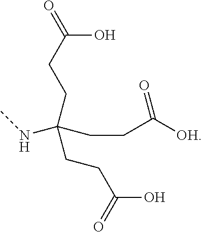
CNC(CCC([OH])=O)(CCC(O)=O)CCC(O)=O
